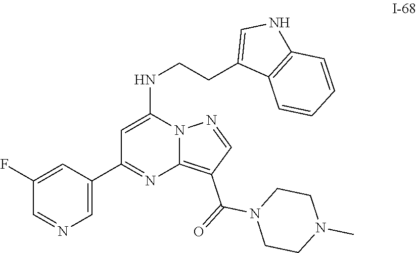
C1=C(NCCC2=CNC3=C2C=CC=C3)N2C(=C(C(=O)N3CCN(C)CC3)C=N2)N=C1C1=CN=CC(F)=C1
